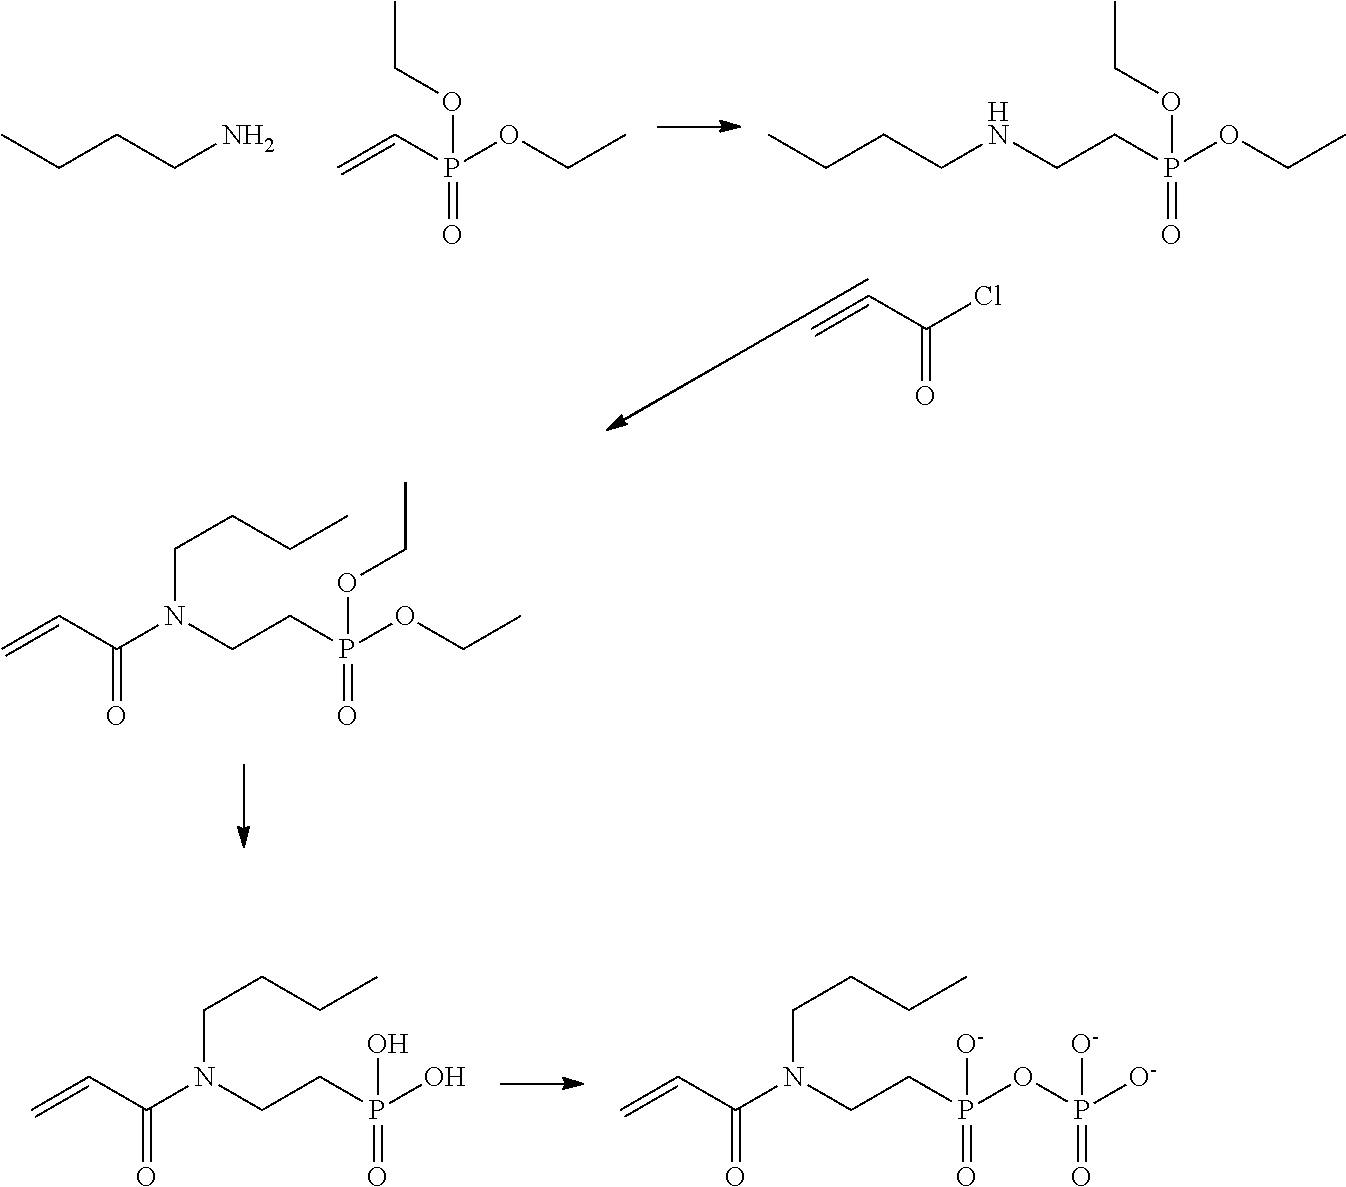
CCCCN.C(P(OCC)(=O)OCC)=C.C(P(OCC)(=O)OCC)CNCCCC.C=CC(Cl)=O.C=CC(N(CCP(OCC)(=O)OCC)CCCC)=O.C=CC(N(CCP(O)(=O)O)CCCC)=O.C=CC(N(CCP(OP(=O)([O-])[O-])(=O)[O-])CCCC)=O
